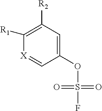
C1([R2])=C([R1])[X]=CC(OS(F)(=O)=O)=C1
